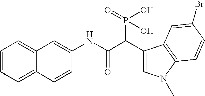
C1=CC=C2C(=C1)C=C(NC(C(C1=CN(C)C3=C1C=C(Br)C=C3)P(O)(O)=O)=O)C=C2
